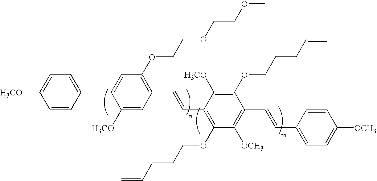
C1=CC(C2=CC(OCCOCCOC)=C(C=CC3=C(OCCCC=C)C([OCH3])=C(C=CC4=CC=C([OCH3])C=C4)C(OCCCC=C)=C3[H3CO])C=C2[H3CO])=CC=C1[H3CO]
